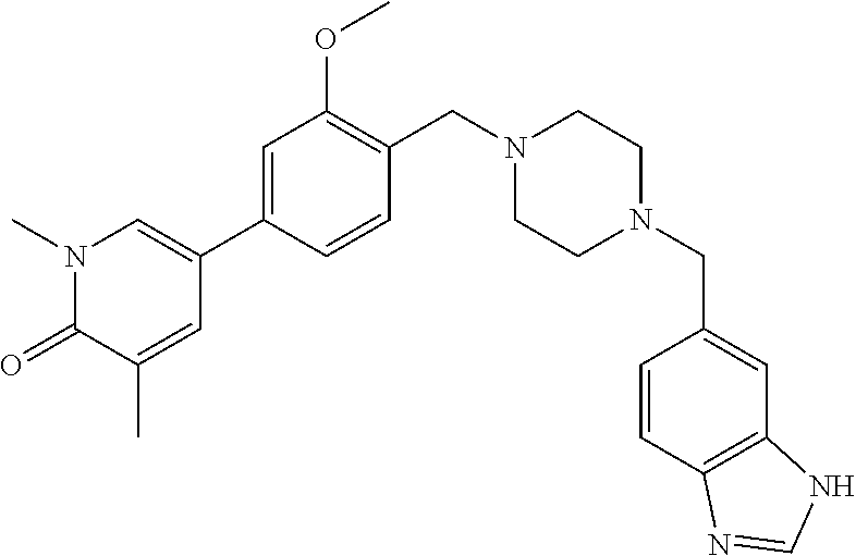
N1(C)C(=O)C(C)=CC(C2=CC(OC)=C(CN3CCN(CC4=CC5=C(C=C4)N=CN5)CC3)C=C2)=C1
